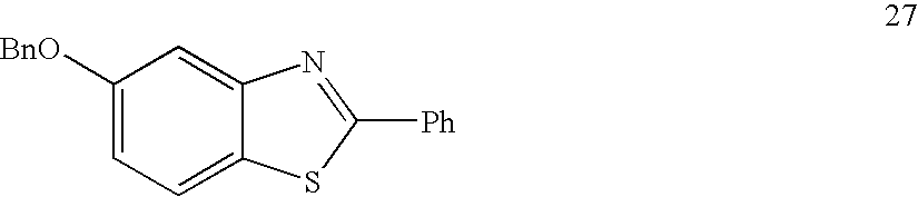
C1([BnO])=CC=C2C(=C1)N=C([Ph])S2
